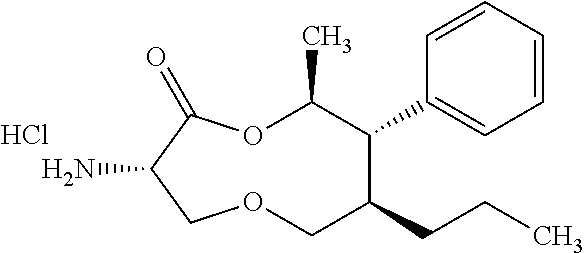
Cl.NC1C(=O)OC(C)C(C2=CC=CC=C2)C(CCC)COC1
